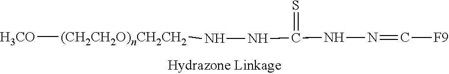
[H3CO][(CH2CH2O)nCH2CH2]NNC(NN=C[F9])=S
